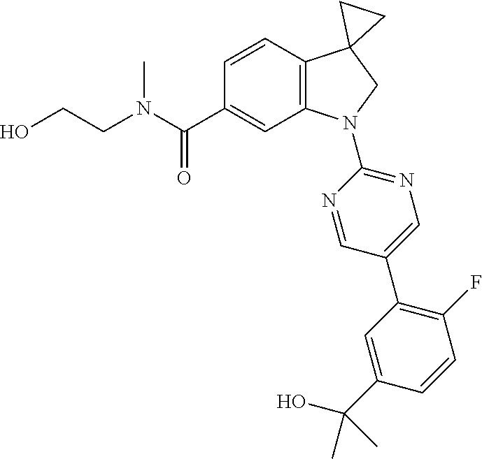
C(C1=CC2=C(C=C1)C1(CN2C2=NC=C(C3=C(F)C=CC(C(C)(O)C)=C3)C=N2)CC1)(=O)N(CCO)C
